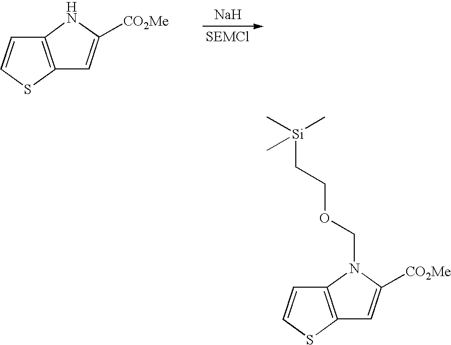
[Na].[SEMCl].C12=C(SC=C1)C=C([CO2Me])N2.C12=C(SC=C1)C=C([CO2Me])N2COCC[Si](C)(C)C
